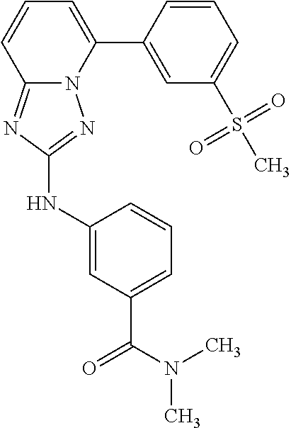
C12=NC(NC3=CC(C(N(C)C)=O)=CC=C3)=NN1C(C1=CC(S(C)(=O)=O)=CC=C1)=CC=C2
